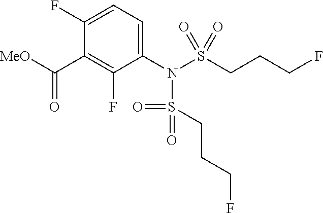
C1(F)=CC=C(N(S(CCCF)(=O)=O)S(CCCF)(=O)=O)C(F)=C1C([MeO])=O
